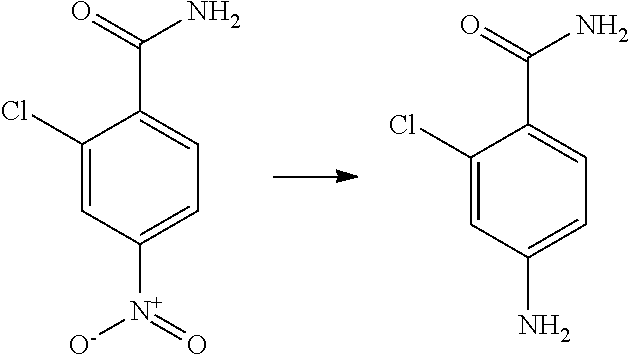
C1(Cl)=CC([N+]([O-])=O)=CC=C1C(=O)N.C1(Cl)=CC(N)=CC=C1C(=O)N
